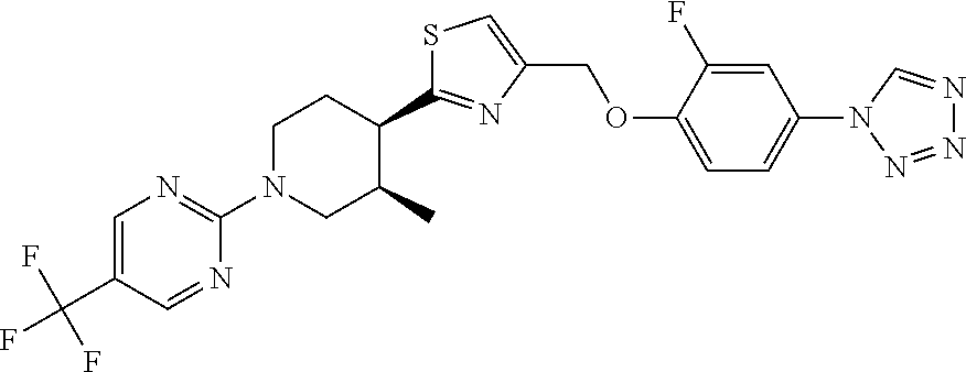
C1=C(C(F)(F)F)C=NC(N2CCC(C3=NC(COC4=CC=C(N5C=NN=N5)C=C4F)=CS3)C(C)C2)=N1
